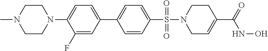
C1(F)=CC(C2=CC=C(S(N3CC=C(C(=O)NO)CC3)(=O)=O)C=C2)=CC=C1N1CCN(C)CC1
